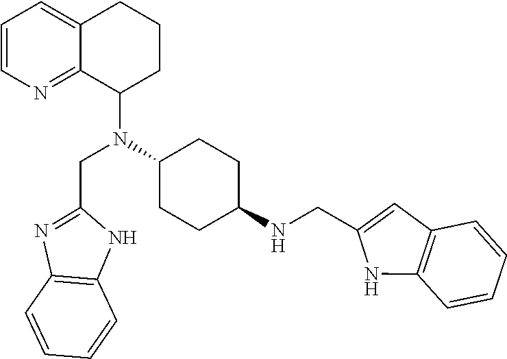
C1=CN=C2C(=C1)CCCC2N(C1CCC(NCC2=CC3=C(N2)C=CC=C3)CC1)CC1=NC2=C(N1)C=CC=C2
